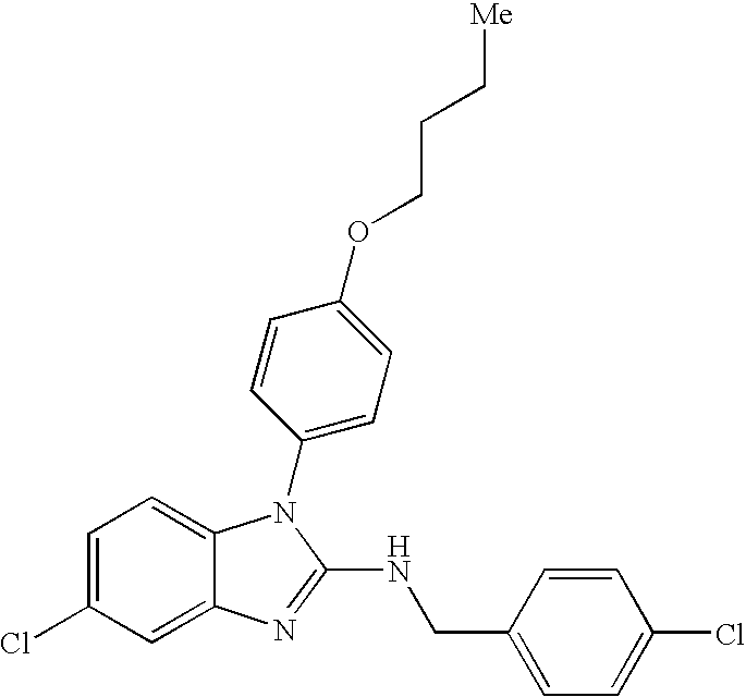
C1=C(Cl)C=C2C(=C1)N(C1=CC=C(OCCC[Me])C=C1)C(NCC1=CC=C(Cl)C=C1)=N2
